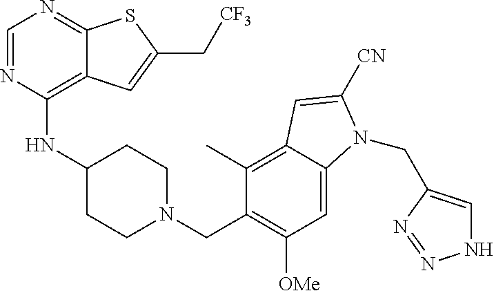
C1=NC(NC2CCN(CC3=C([OMe])C=C4C(=C3C)C=C([CN])N4CC3=CNN=N3)CC2)=C2C(=N1)SC(C[CF3])=C2
